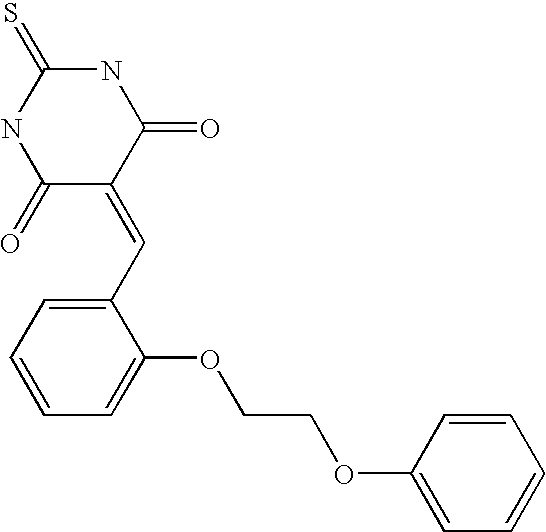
S=C1NC(=O)C(=CC2=CC=CC=C2OCCOC2=CC=CC=C2)C(=O)N1
